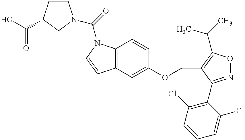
C1=CC2=C(N1C(=O)N1CCC(C(=O)O)C1)C=CC(OCC1=C(C(C)C)ON=C1C1=C(Cl)C=CC=C1Cl)=C2
